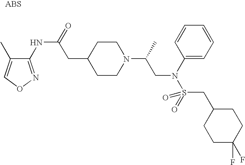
C1(NC(=O)CC2CCN(C(C)CN(C3=CC=CC=C3)S(=O)(CC3CCC(F)(F)CC3)=O)CC2)=NOC=C1C
